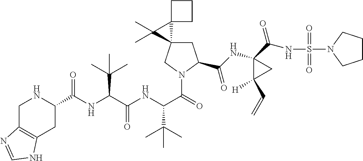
C(C(NC(C(=O)N1CC2(CC1C(NC1(C(NS(=O)(=O)N3CCCC3)=O)C([H])(C=C)C1)=O)C1(C2(C)C)CCC1)C(C)(C)C)=O)(C(C)(C)C)NC(=O)C1NCC2=C(C1)NC=N2
